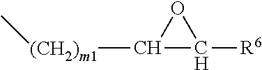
C1([(CH2)m1]C)C([R6])O1
